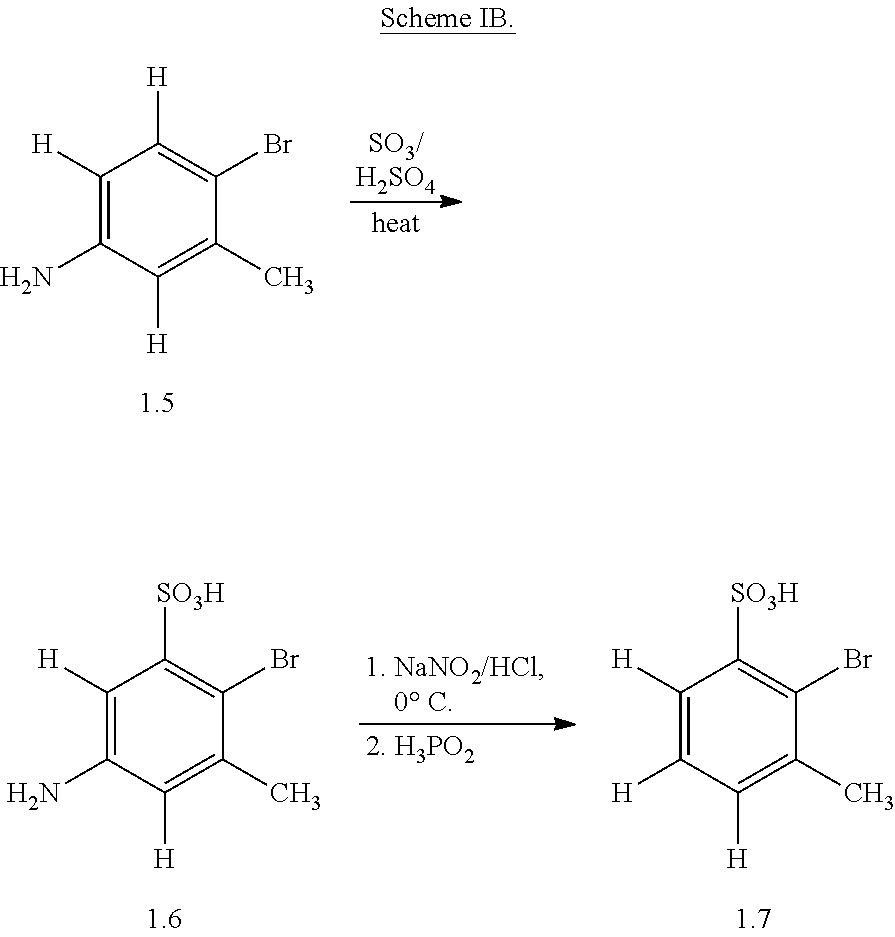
C1([H])=C([H])C([H])=C(C)C(Br)=C1[SO3H].C1([H])=C(N)C([H])=C(C)C(Br)=C1[SO3H].C1([H])=C(N)C([H])=C(C)C(Br)=C1[H]
